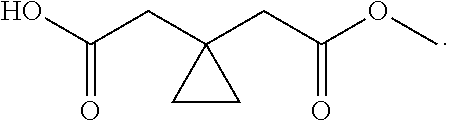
C(=O)(O)CC1(CC(OC)=O)CC1
